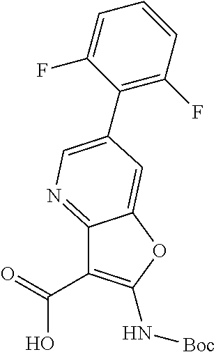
C1(C(=O)O)=C(N[Boc])OC2=CC(C3=C(F)C=CC=C3F)=CN=C12
